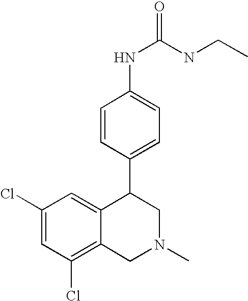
C1(Cl)=C2C(=CC(Cl)=C1)C(C1=CC=C(NC(NCC)=O)C=C1)CN(C)C2
